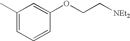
CC1=CC=CC(OCC[NEt2])=C1
